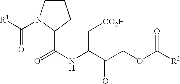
O=C(NC(C(COC([R2])=O)=O)C[CO2H])C1CCCN1C([R1])=O
